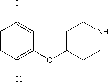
C1=CC(Cl)=C(OC2CCNCC2)C=C1I
